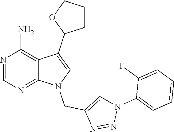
N1=CN=C2C(=C1N)C(C1CCCO1)=CN2CC1=CN(C2=CC=CC=C2F)N=N1
